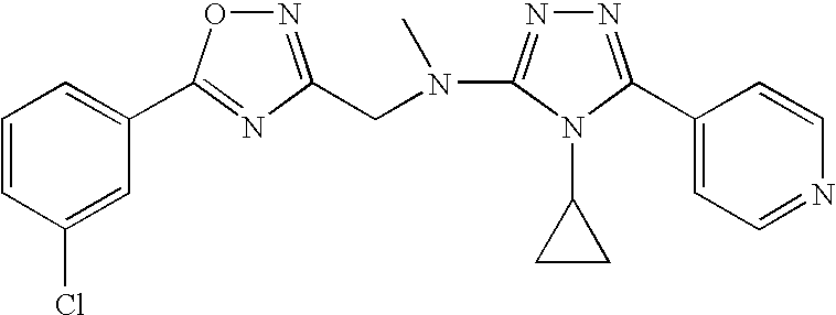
C1=CC(Cl)=CC(C2=NC(CN(C)C3=NN=C(C4=CC=NC=C4)N3C3CC3)=NO2)=C1
